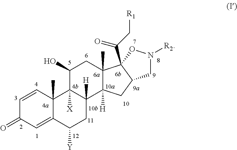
C1=CC2(C)C(=CC1=O)C([Y])CC1([H])C2([X])C(O)CC2(C)C1([H])CC1CN([R2])OC21C(C[R1])=O
